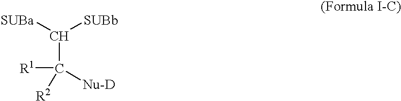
C([SUBa])([SUBb])C([Nu-D])([R2])[R1]
